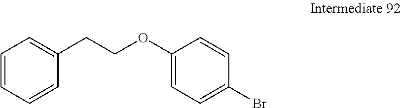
C1=CC=CC(CCOC2=CC=C(Br)C=C2)=C1
